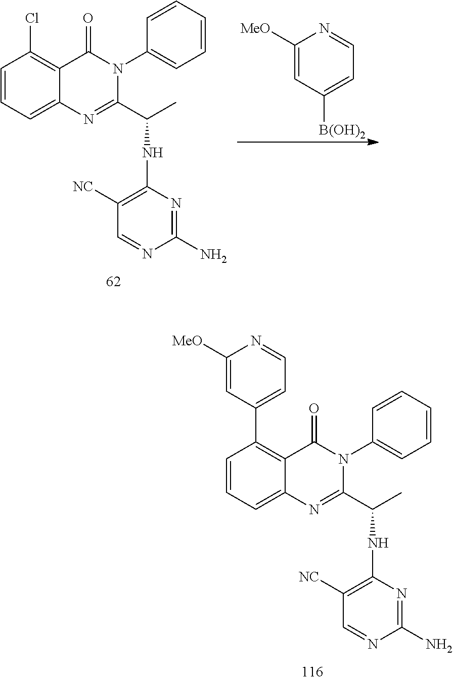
C1=CC=C2C(=C1C1=CC=NC([MeO])=C1)C(=O)N(C1=CC=CC=C1)C(C(C)NC1=C([NC])C=NC(N)=N1)=N2.C1=CC=C2C(=C1Cl)C(=O)N(C1=CC=CC=C1)C(C(C)NC1=C([NC])C=NC(N)=N1)=N2.C1([MeO])=CC([B(OH)2])=CC=N1
